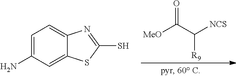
C1=C(N)C=C2C(=C1)N=C(S)S2.[MeO]C(C([NCS])[R9])=O
